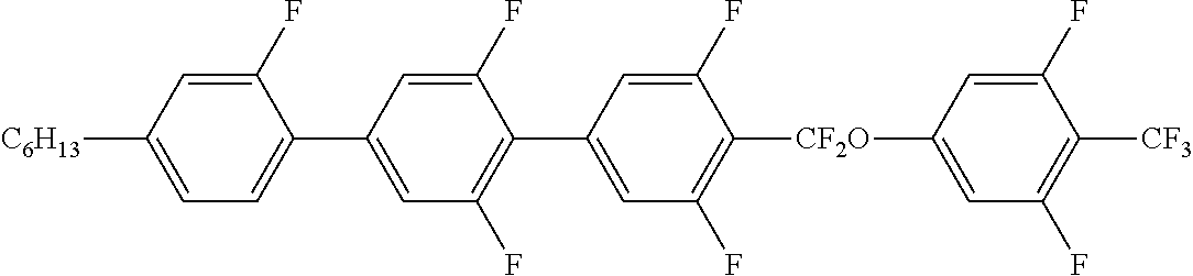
C1(F)=CC(C2=CC=C([C6H13])C=C2F)=CC(F)=C1C1=CC(F)=C([CF2O]C2=CC(F)=C([CF3])C(F)=C2)C(F)=C1
